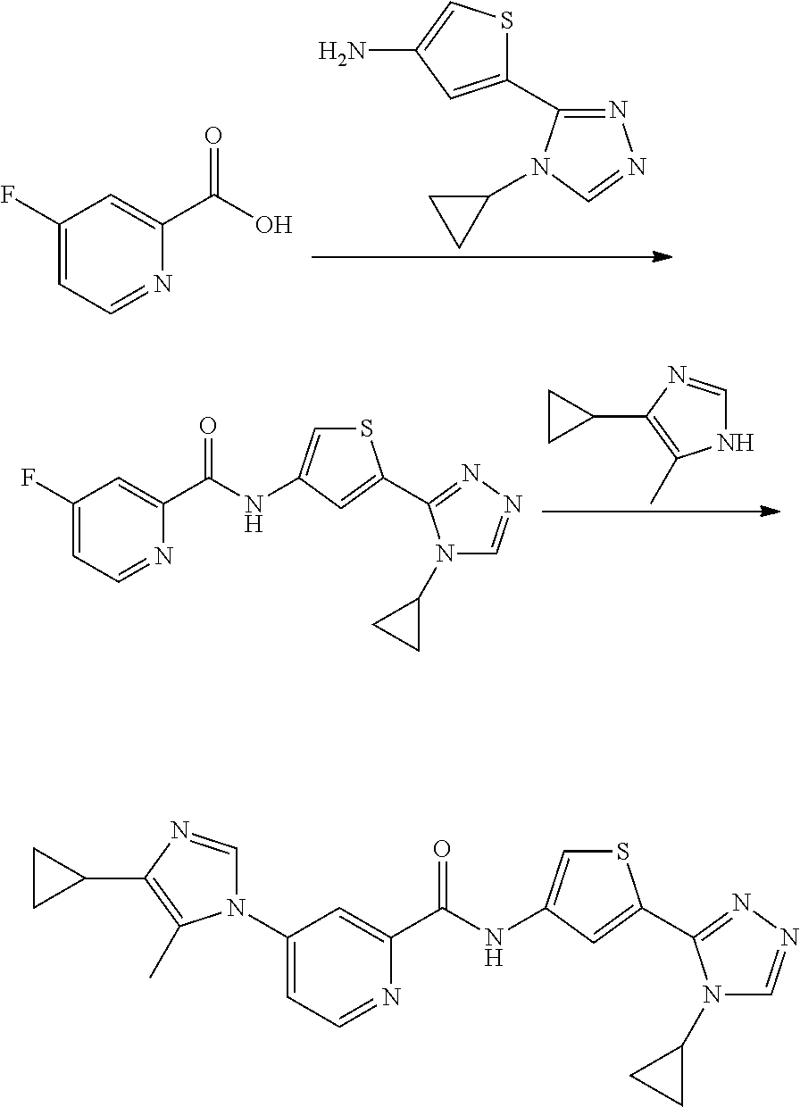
C1(C2=NN=CN2C2CC2)=CC(N)=CS1.C1(F)=CC=NC(C(O)=O)=C1.N1C=NC(C2CC2)=C1C.C1(F)=CC=NC(C(NC2=CSC(C3=NN=CN3C3CC3)=C2)=O)=C1.C1(N2C=NC(C3CC3)=C2C)=CC=NC(C(NC2=CSC(C3=NN=CN3C3CC3)=C2)=O)=C1
